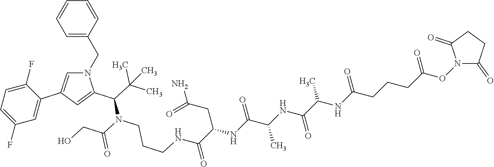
C1=CC(CN2C=C(C3=CC(F)=CC=C3F)C=C2C(C(C)(C)C)N(C(CO)=O)CCCNC(C(CC(=O)N)NC(C(NC(C(NC(CCCC(ON2C(=O)CCC2=O)=O)=O)C)=O)C)=O)=O)=CC=C1
